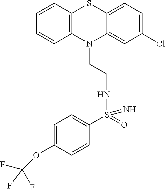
C1=CC2=C(C=C1)N(CCNS(C1=CC=C(OC(F)(F)F)C=C1)(=O)=N)C1=CC(Cl)=CC=C1S2
